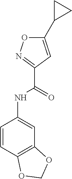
C1(NC(C2=NOC(C3CC3)=C2)=O)=CC2=C(C=C1)OCO2
